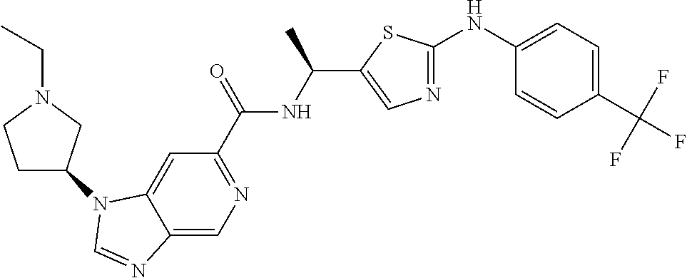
C1(C(=O)NC(C)C2=CN=C(NC3=CC=C(C(F)(F)F)C=C3)S2)=NC=C2C(=C1)N(C1CCN(CC)C1)C=N2
